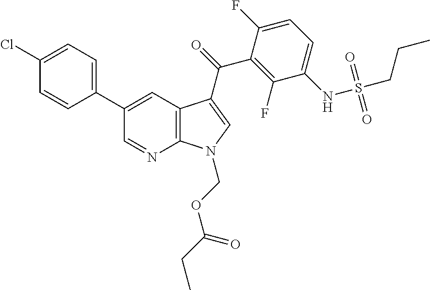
C12=C(C=C(C3=CC=C(Cl)C=C3)C=N1)C(C(=O)C1=C(F)C(NS(CCC)(=O)=O)=CC=C1F)=CN2COC(CC)=O
